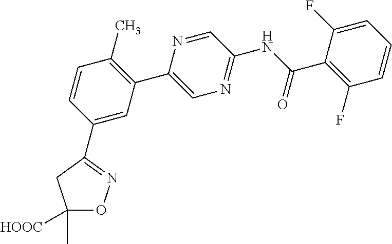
C1([HOOC])(C)ON=C(C2=CC(C3=CN=C(NC(C4=C(F)C=CC=C4F)=O)C=N3)=C(C)C=C2)C1
